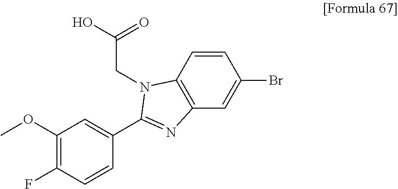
C1=CC2=C(C=C1Br)N=C(C1=CC(OC)=C(F)C=C1)N2CC(O)=O
